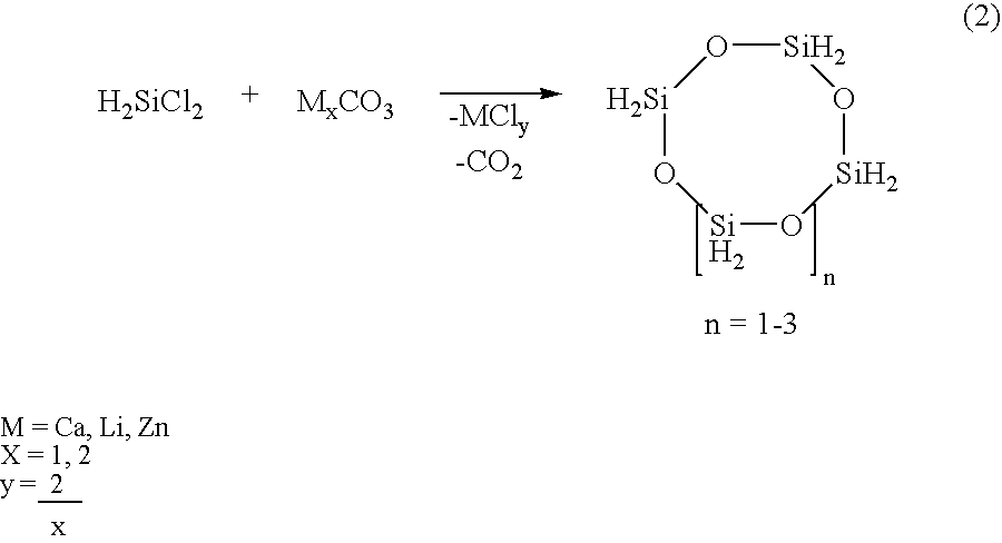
[Si]1O[Si]O[Si]O[Si]O1.[-MCly].[-CO2].[H2SiCl2].[MxCO3]
